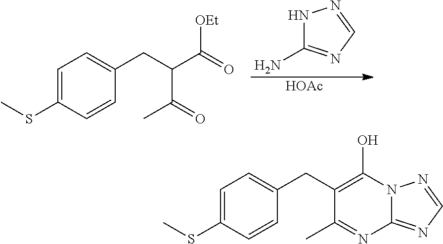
N1C(N)=NC=N1.[HOAc].C1=C(SC)C=CC(CC(C(C)=O)C([OEt])=O)=C1.C1=C(SC)C=CC(CC2=C(O)N3C(=NC=N3)N=C2C)=C1
